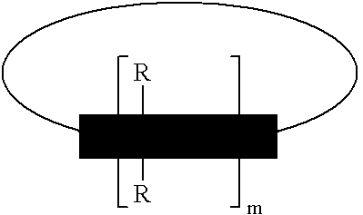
[R][Si](C)([R])OC
